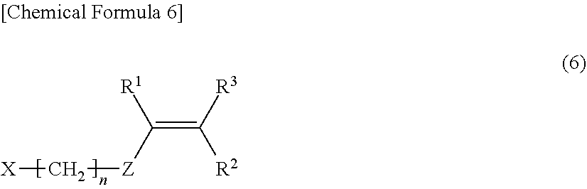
[X]C[Z]C(=C([R3])[R2])[R1]
